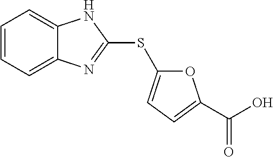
C1=CC=C2C(=C1)NC(SC1=CC=C(C(O)=O)O1)=N2
